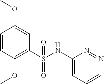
C1=CC(OC)=C(S(NC2=CC=CN=N2)(=O)=O)C=C1OC
